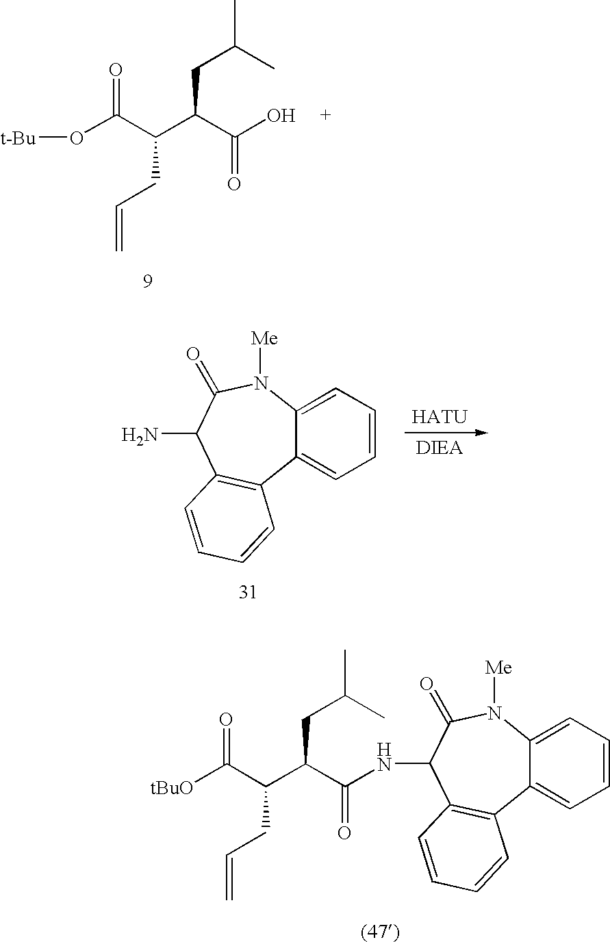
C12=CC=CC=C1N([Me])C(=O)C(NC(C(C(C([tBuO])=O)CC=C)CC(C)C)=O)C1=C2C=CC=C1.O(C(C(C(C(O)=O)CC(C)C)CC=C)=O)[t-Bu].C12=CC=CC=C1N([Me])C(=O)C(N)C1=C2C=CC=C1
